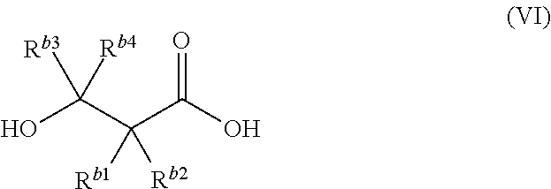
O=C(O)C(C(O)([Rb3])[Rb4])([Rb1])[Rb2]
